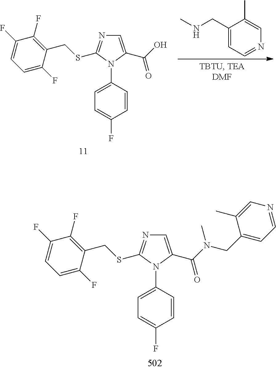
C1=C(C(N(CC2=CC=NC=C2C)C)=O)N(C2=CC=C(F)C=C2)C(SCC2=C(F)C(F)=CC=C2F)=N1.C1=C(C(O)=O)N(C2=CC=C(F)C=C2)C(SCC2=C(F)C(F)=CC=C2F)=N1.C1(CNC)=CC=NC=C1C
